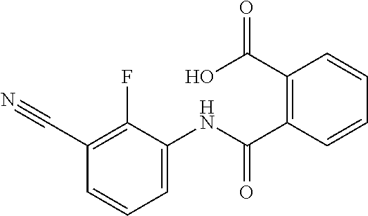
C1=CC(C(=O)NC2=CC=CC(C#N)=C2F)=C(C(=O)O)C=C1
